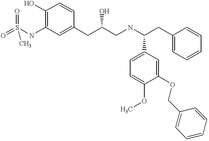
O=S(NC1=C(O)C=CC(CC(CNC(CC2=CC=CC=C2)C2=CC=C(OC)C(OCC3=CC=CC=C3)=C2)O)=C1)(=O)C
